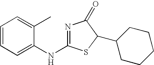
N1=C(NC2=CC=CC=C2C)SC(C2CCCCC2)C1=O
